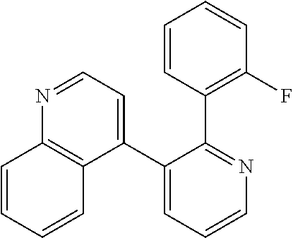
C1(C2=CC=NC3=C2C=CC=C3)=CC=CN=C1C1=C(F)C=CC=C1
